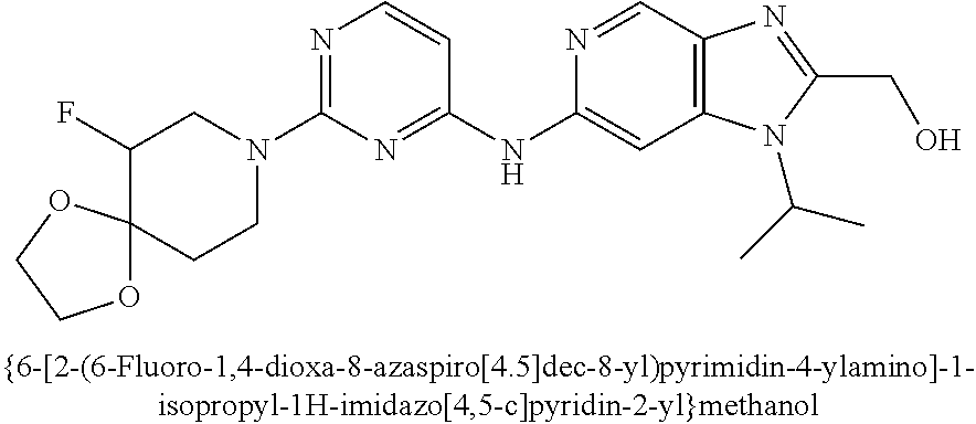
C(C1=NC2=C(N1C(C)C)C=C(NC1=NC(N3CCC4(C(F)C3)OCCO4)=NC=C1)N=C2)O
